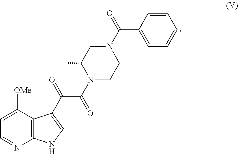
C1=CC(C(=O)N2CC(C)N(C(=O)C(=O)C3=CNC4=C3C([OMe])=CC=N4)CC2)=CC=C1
